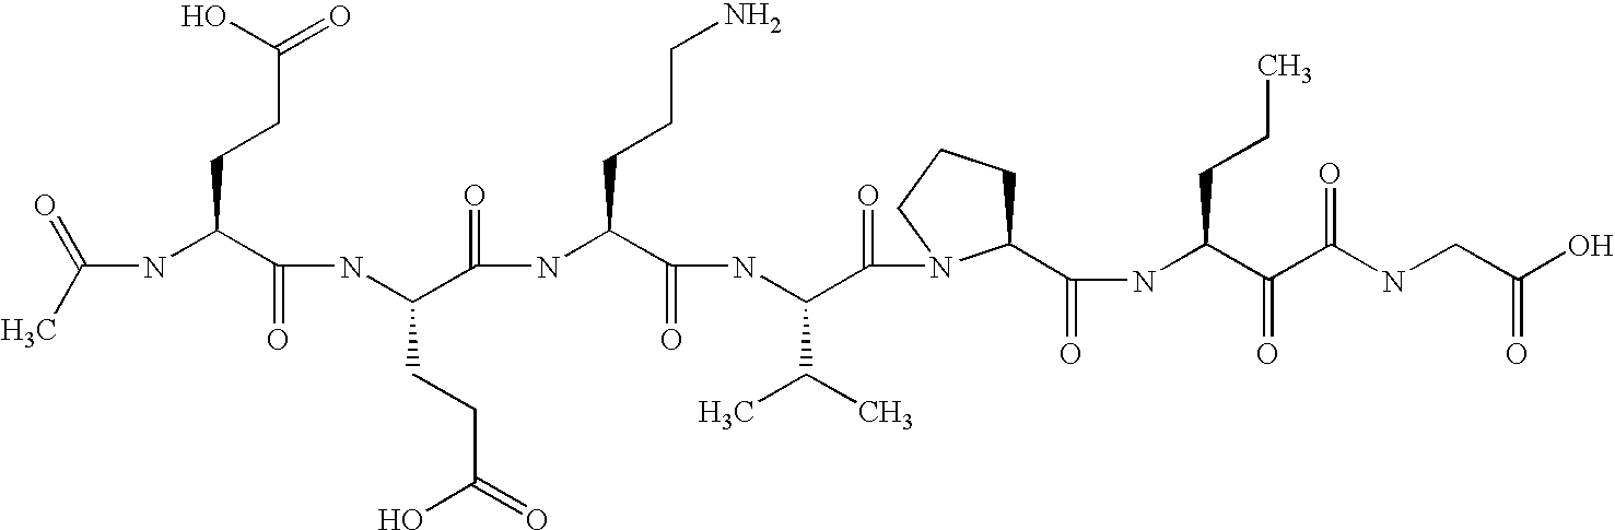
CC(=O)NC(C(NC(C(NC(C(NC(C(=O)N1C(C(NC(C(C(NCC(O)=O)=O)=O)CCC)=O)CCC1)C(C)C)=O)CCCN)=O)CCC(O)=O)=O)CCC(=O)O
